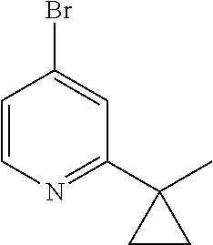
C1=CN=C(C2(C)CC2)C=C1Br
